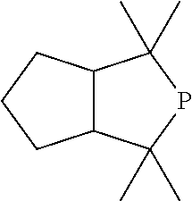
C12C(CCC1)C(C)(C)PC2(C)C
